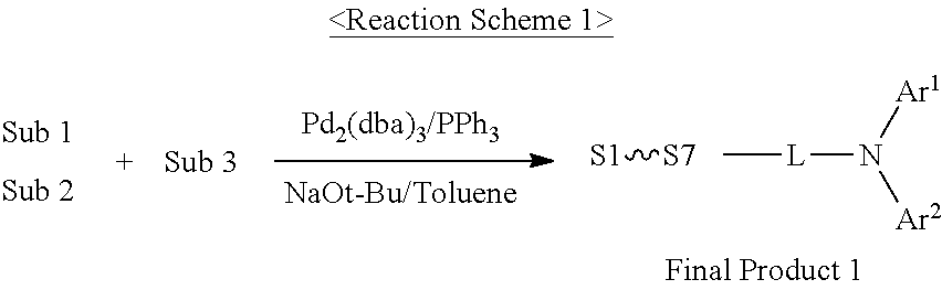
[L](N([Ar1])[Ar2])C.[S7][S1]
